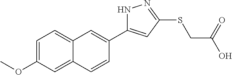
C1(C2=CC3=CC=C(OC)C=C3C=C2)=CC(SCC(O)=O)=NN1
